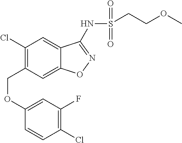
C(C1=C(Cl)C=C2C(=C1)ON=C2NS(=O)(=O)CCOC)OC1=CC(F)=C(Cl)C=C1
